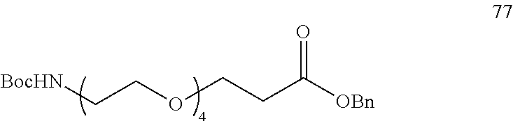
[BocHN]CCOCCC([OBn])=O
